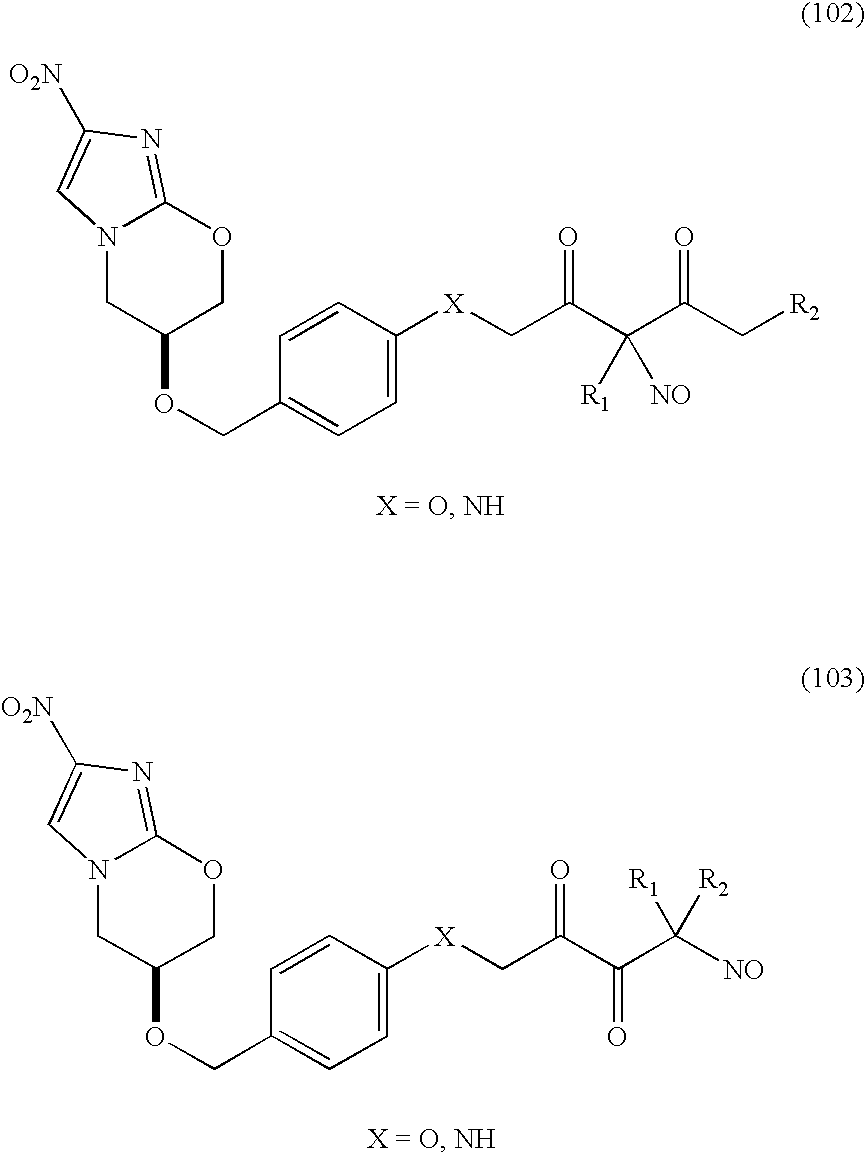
N12CC(OCC3=CC=C([X]CC(C(C(C[R2])=O)([R1])[NO])=O)C=C3)COC1=NC([O2N])=C2.N12CC(OCC3=CC=C([X]CC(C(C([NO])([R1])[R2])=O)=O)C=C3)COC1=NC([O2N])=C2
